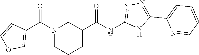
C1(C(NC2=NN=C(C3=CC=CC=N3)N2)=O)CN(C(C2=COC=C2)=O)CCC1
